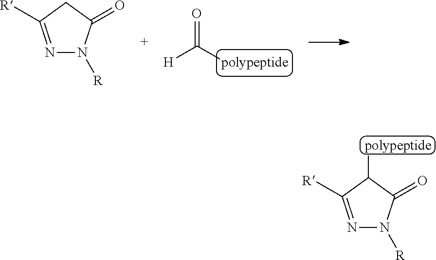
N1=C([R])C([polypeptide])C(=O)N1[R].O=C([H])[polypeptide].N1=C([R])CC(=O)N1[R]
